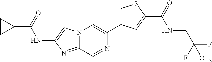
N12C(=NC(NC(C3CC3)=O)=C1)C=NC(C1=CSC(C(=O)NCC(F)(F)C)=C1)=C2
